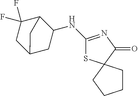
N(C1C2C(F)(F)CC(C1)C2)C1=NC(=O)C2(S1)CCCC2
